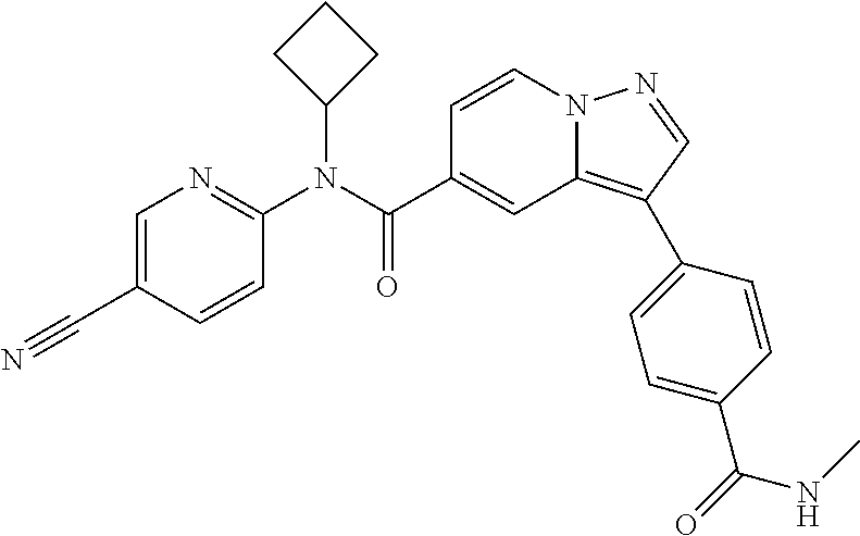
C1=CN2C(=C(C3=CC=C(C(=O)NC)C=C3)C=N2)C=C1C(N(C1=NC=C(C#N)C=C1)C1CCC1)=O
